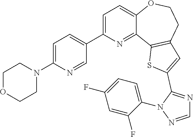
C1=C(C2=CC=C(N3CCOCC3)N=C2)N=C2C(=C1)OCCC1=C2SC(C2=NC=NN2C2=CC=C(F)C=C2F)=C1
